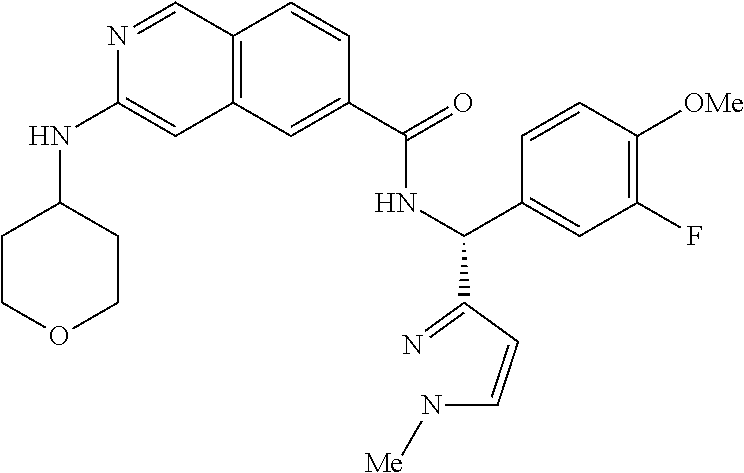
N1=CC2=C(C=C1NC1CCOCC1)C=C(C(=O)NC(C1=CC(F)=C([OMe])C=C1)C(=N)C=CN[Me])C=C2
